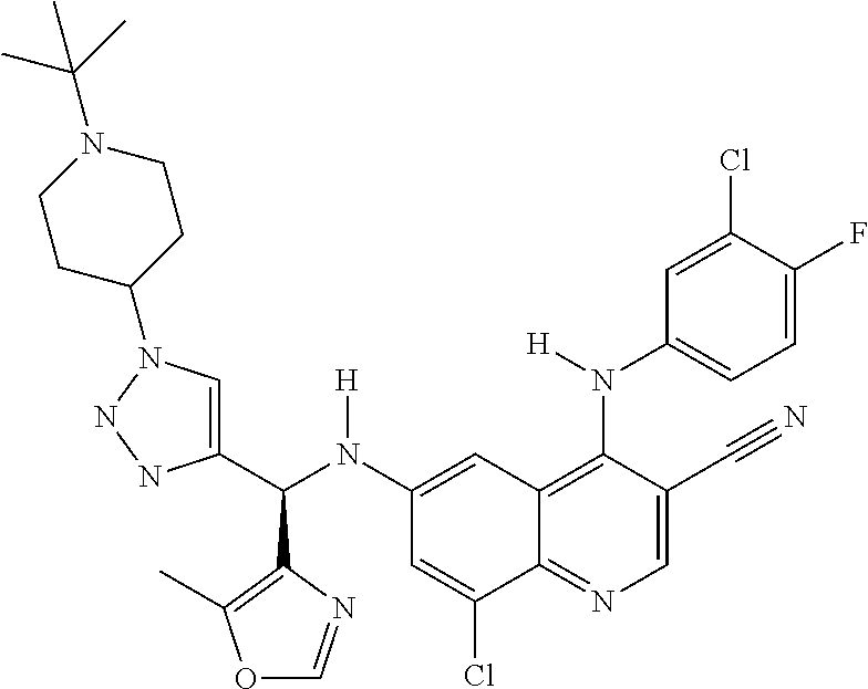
C1(N(C(C2=CN(C3CCN(C(C)(C)C)CC3)NN2)C2=C(C)OC=N2)[H])=CC2=C(N(C3=CC=C(F)C(Cl)=C3)[H])C(C#N)=CN=C2C(Cl)=C1
